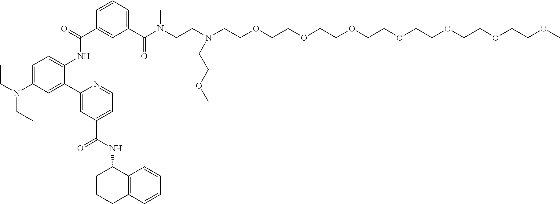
C1=C(N(CC)CC)C=C(C2=CC(C(NC3C4=C(C=CC=C4)CCC3)=O)=CC=N2)C(NC(C2=CC(C(N(CCN(CCOCCOCCOCCOCCOCCOCCOC)CCOC)C)=O)=CC=C2)=O)=C1
